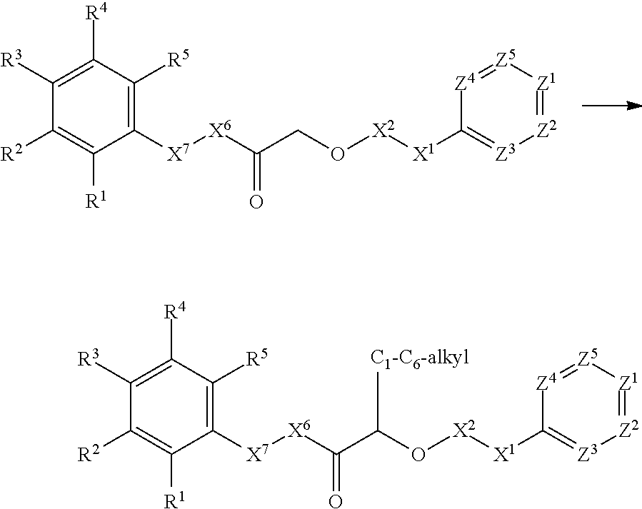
C1([R4])=C([R3])C([R2])=C([R1])C([X7][X6]C(CO[X2][X1]C2=[Z3][Z2]=[Z1][Z5]=[Z4]2)=O)=C1[R5].C1([R4])=C([R3])C([R2])=C([R1])C([X7][X6]C(C(O[X2][X1]C2=[Z3][Z2]=[Z1][Z5]=[Z4]2)[C1-C6-alkyl])=O)=C1[R5]
